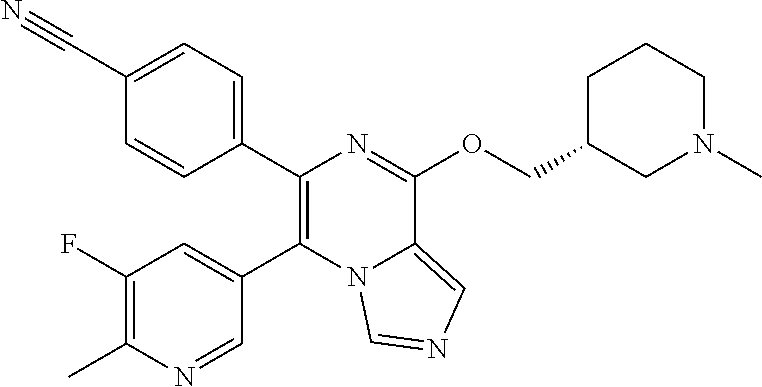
C1(C2=CC=C(C#N)C=C2)=C(C2=CC(F)=C(C)N=C2)N2C(=CN=C2)C(OCC2CN(C)CCC2)=N1
